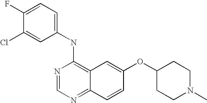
C1=C(Cl)C(F)=CC=C1NC1=C2C(=NC=N1)C=CC(OC1CCN(C)CC1)=C2
